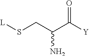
[L]SCC(C([Y])=O)N
